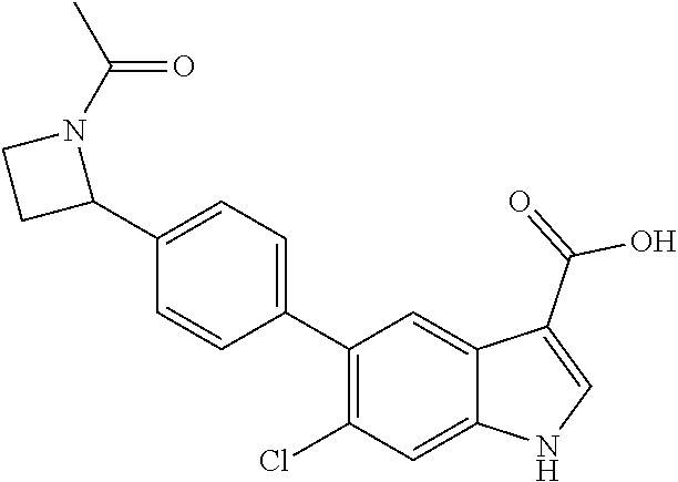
C1(C2=CC=C(C3N(C(C)=O)CC3)C=C2)=C(Cl)C=C2C(=C1)C(C(=O)O)=CN2
